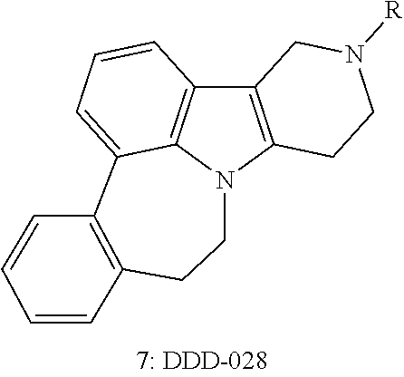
C12=C(N3C4=C1C=CC=C4C1=C(CC3)C=CC=C1)CCN([R])C2
